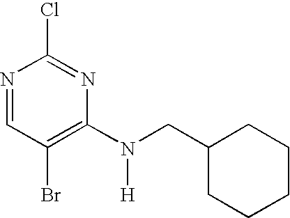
N1=CC(Br)=C(N([H])CC2CCCCC2)N=C1Cl
